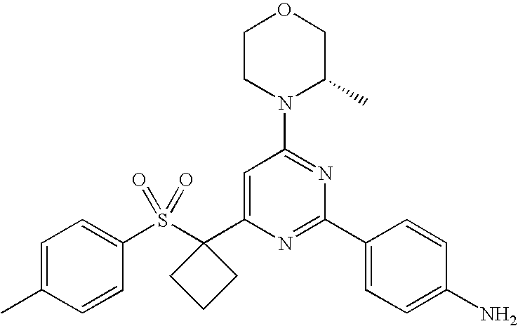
C1(S(C2(C3=CC(N4C(C)COCC4)=NC(C4=CC=C(N)C=C4)=N3)CCC2)(=O)=O)=CC=C(C)C=C1
